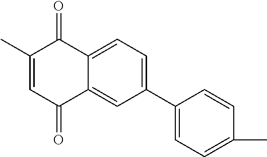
C12=CC=C(C3=CC=C(C)C=C3)C=C1C(=O)C=C(C)C2=O
